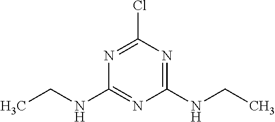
N1=C(Cl)N=C(NCC)N=C1NCC
